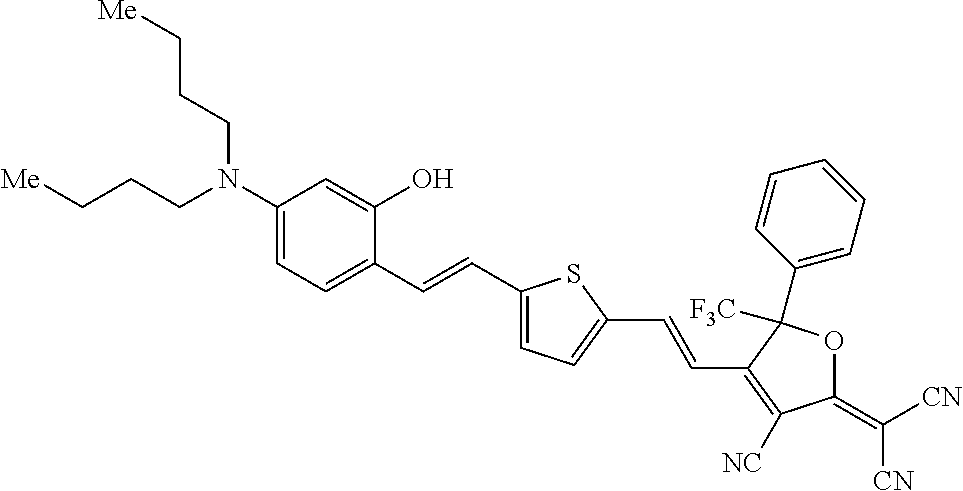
C1(N(CCC[Me])CCC[Me])=CC=C(C=CC2=CC=C(C=CC3=C([NC])C(=C([CN])[CN])OC3([F3C])C3=CC=CC=C3)S2)C(O)=C1
